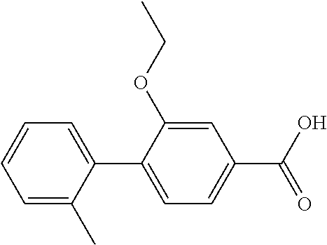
C1=C(C)C(C2=CC=C(C(=O)O)C=C2OCC)=CC=C1
